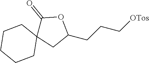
C1(CCC[OTos])OC(=O)C2(C1)CCCCC2
